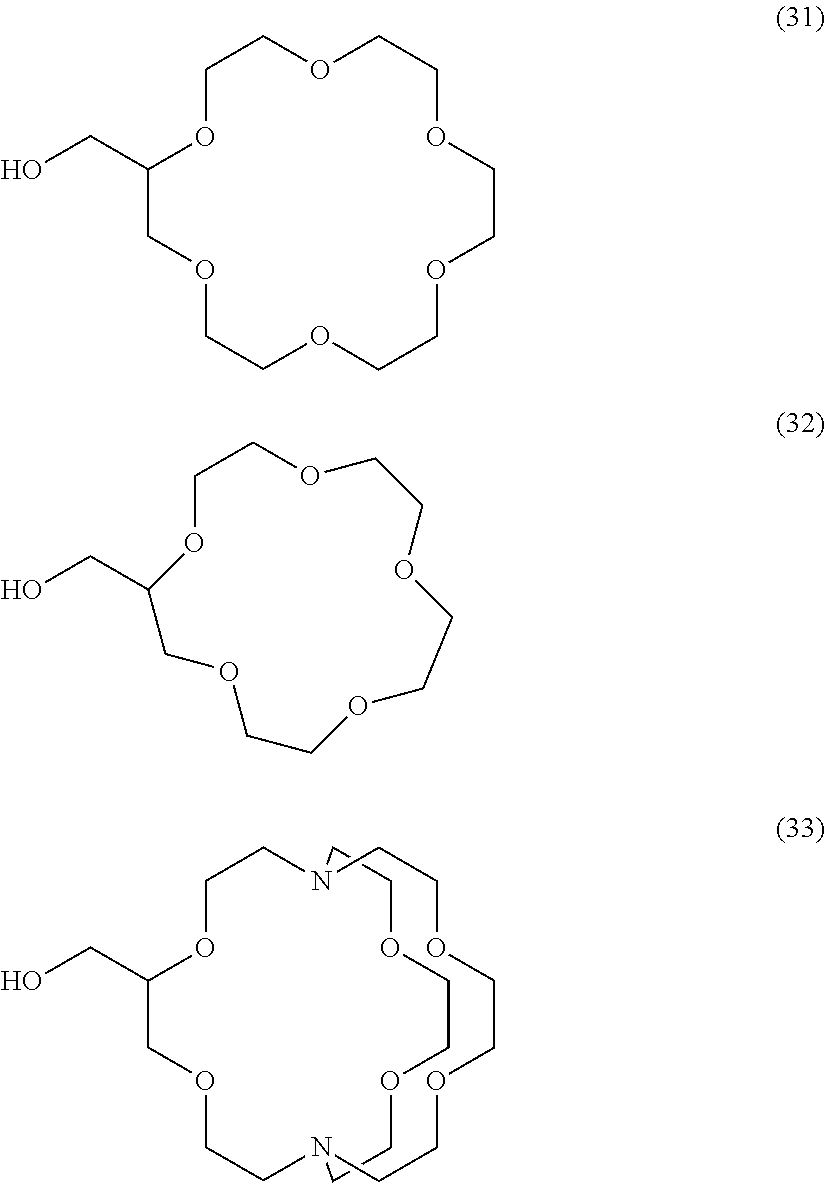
C1OC(CO)COCCOCCOCCOCCOC1.C1CN2CCOC(CO)COCCN(CCOCCO1)CCOCCOCC2.C1COCCOCCOCC(CO)OCCO1
